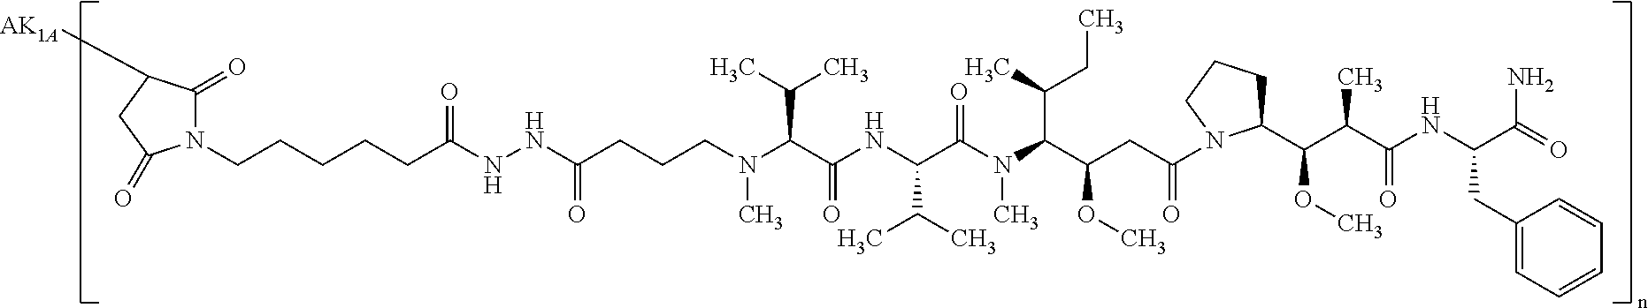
C(CCCCC(NNC(=O)CCCN(C)C(C(=O)NC(C(C)C)C(N(C(C(OC)CC(=O)N1C(C(C(C)C(=O)NC(C(=O)N)CC2=CC=CC=C2)OC)CCC1)C(C)CC)C)=O)C(C)C)=O)N1C(=O)C([AK1A])CC1=O
